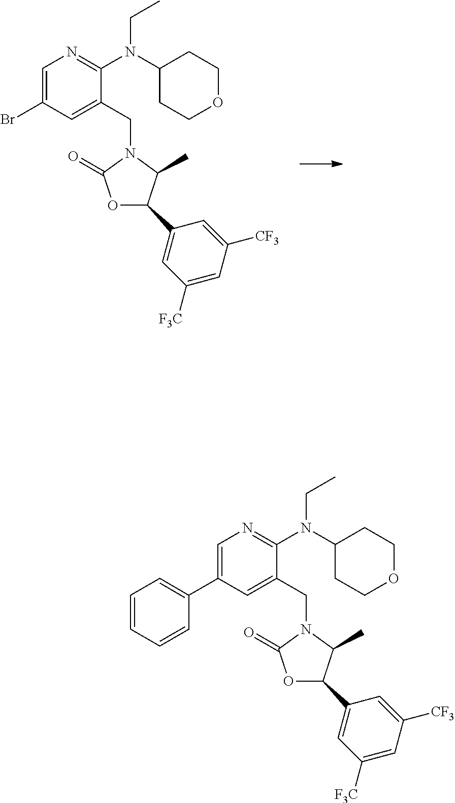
C1=C(Br)C=C(CN2C(=O)OC(C3=CC([F3C])=CC([CF3])=C3)C2C)C(N(C2CCOCC2)CC)=N1.C1=C(C2=CC=CC=C2)C=C(CN2C(=O)OC(C3=CC([F3C])=CC([CF3])=C3)C2C)C(N(C2CCOCC2)CC)=N1
